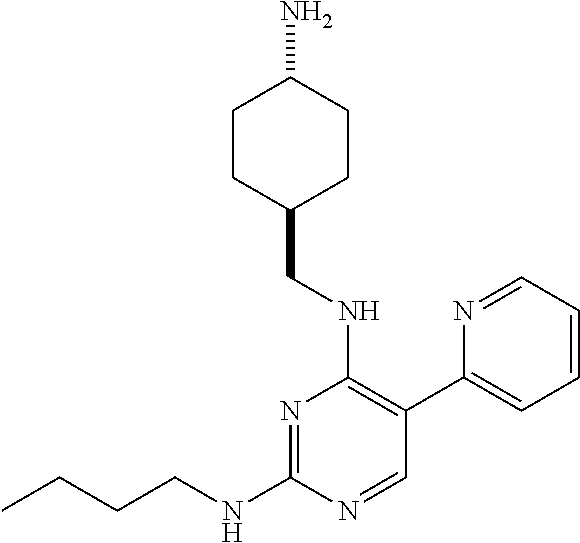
N1=C(NCCCC)N=CC(C2=CC=CC=N2)=C1NCC1CCC(N)CC1
